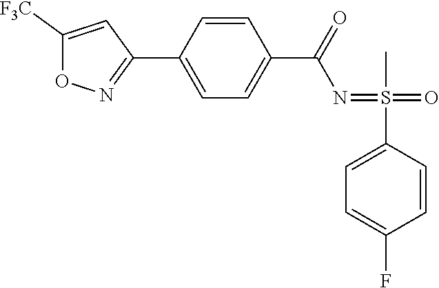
C1(S(=NC(C2=CC=C(C3=NOC([F3C])=C3)C=C2)=O)(C)=O)=CC=C(F)C=C1
